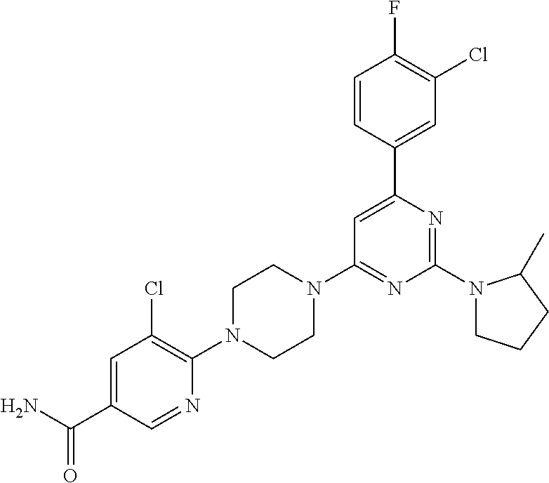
C1=C(C(N)=O)C=NC(N2CCN(C3=NC(N4CCCC4C)=NC(C4=CC(Cl)=C(F)C=C4)=C3)CC2)=C1Cl
